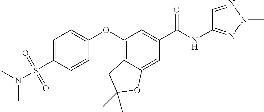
C1=C(S(N(C)C)(=O)=O)C=CC(OC2=C3C(=CC(C(=O)NC4=NN(C)N=C4)=C2)OC(C)(C)C3)=C1
